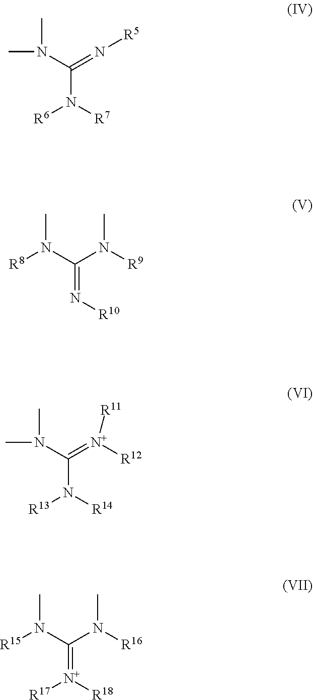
C(N([R7])[R6])(N(C)C)=N[R5].C(=N[R10])(N(C)[R8])N(C)[R9].C(N([R14])[R13])(N(C)C)=[N+]([R12])[R11].C(=[N+]([R18])[R17])(N(C)[R15])N(C)[R16]
